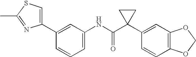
C1(C2=CSC(C)=N2)=CC(NC(C2(C3=CC4=C(C=C3)OCO4)CC2)=O)=CC=C1
